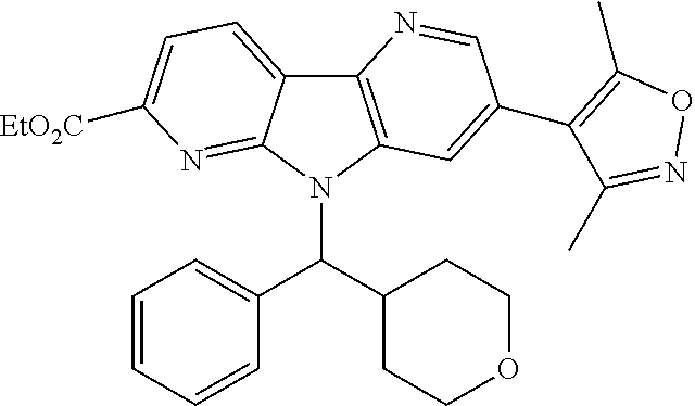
C12=C(N(C(C3CCOCC3)C3=CC=CC=C3)C3=NC([EtO2C])=CC=C13)C=C(C1=C(C)ON=C1C)C=N2
